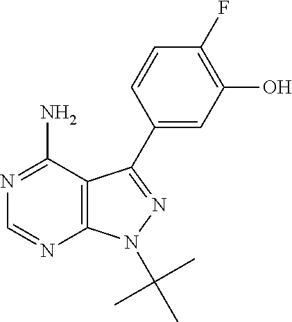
N1=C(N)C2=C(N=C1)N(C(C)(C)C)N=C2C1=CC(O)=C(F)C=C1
